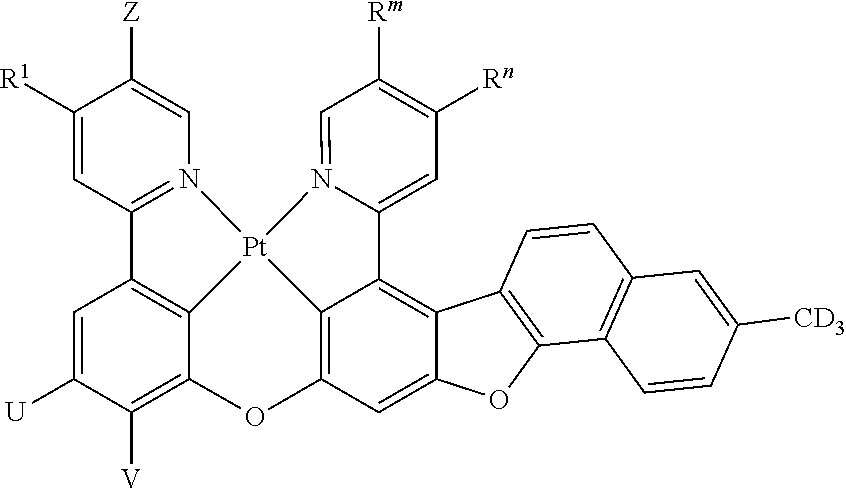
C1([R1])=CC2=N(C=C1[Z])[Pt]13C4=C2C=C([U])C([V])=C4OC2=C1C(=C1C(=C2)OC2=C1C=CC1=C2C=CC([CD3])=C1)C1=CC([Rn])=C([Rm])C=N13
